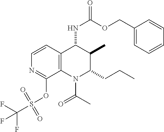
C12=C(C(NC(=O)OCC3=CC=CC=C3)C(C)C(CCC)N1C(C)=O)C=CN=C2OS(=O)(C(F)(F)F)=O
